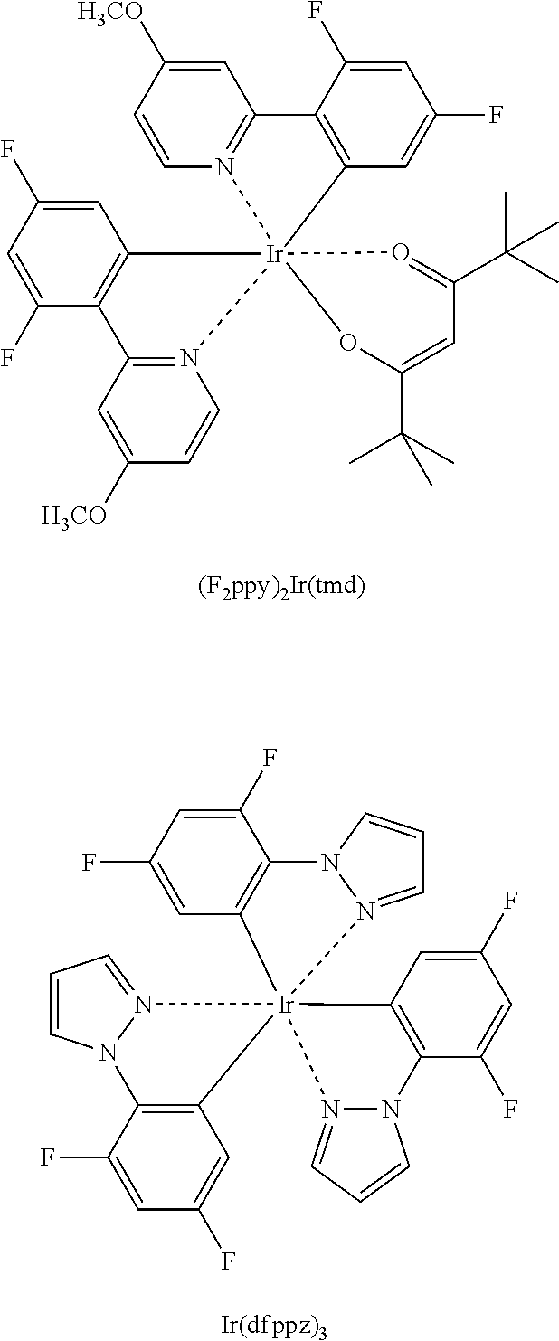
C1=C([H3CO])C=CN2=C1C1=C(C=C(F)C=C1F)[Ir]213(C2=C(C(F)=CC(F)=C2)C2=N1C=CC([H3CO])=C2)O=C(C(C)(C)C)C=C(C(C)(C)C)O3.C1(F)=CC(F)=CC2=C1N1N(=CC=C1)[Ir]213(C2=C(C(F)=CC(F)=C2)N2C=CC=N21)C1=C(C(F)=CC(F)=C1)N1N3=CC=C1
